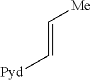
C(=C[Pyd])[Me]
